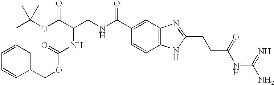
C12=C(C=C(C(NCC(C(OC(C)(C)C)=O)NC(OCC3=CC=CC=C3)=O)=O)C=C1)N=C(CCC(NC(N)=N)=O)N2
